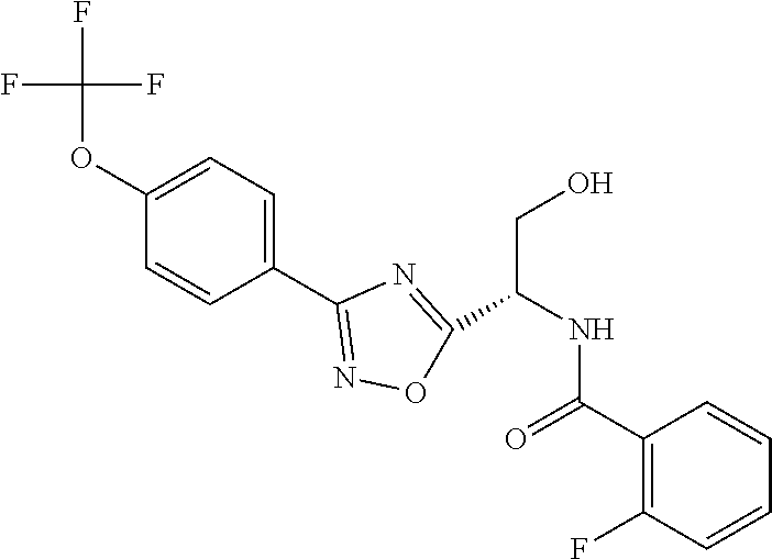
C1(OC(F)(F)F)=CC=C(C2=NOC(C(NC(C3=C(F)C=CC=C3)=O)CO)=N2)C=C1
